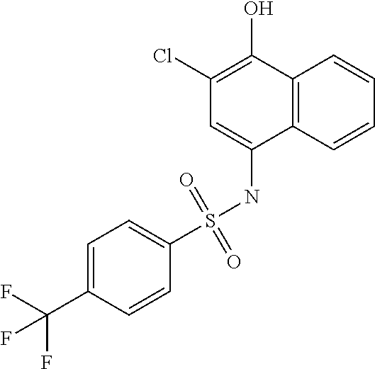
C1=C(S(NC2=CC(Cl)=C(O)C3=C2C=CC=C3)(=O)=O)C=CC(C(F)(F)F)=C1
